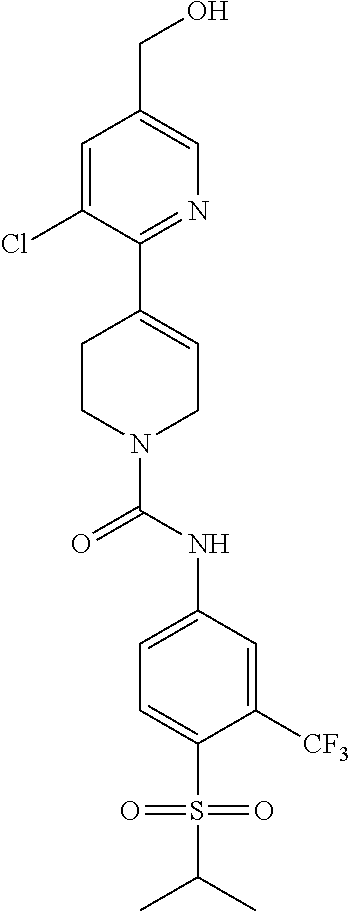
C1=C(Cl)C(C2=CCN(C(NC3=CC=C(S(C(C)C)(=O)=O)C([CF3])=C3)=O)CC2)=NC=C1CO
